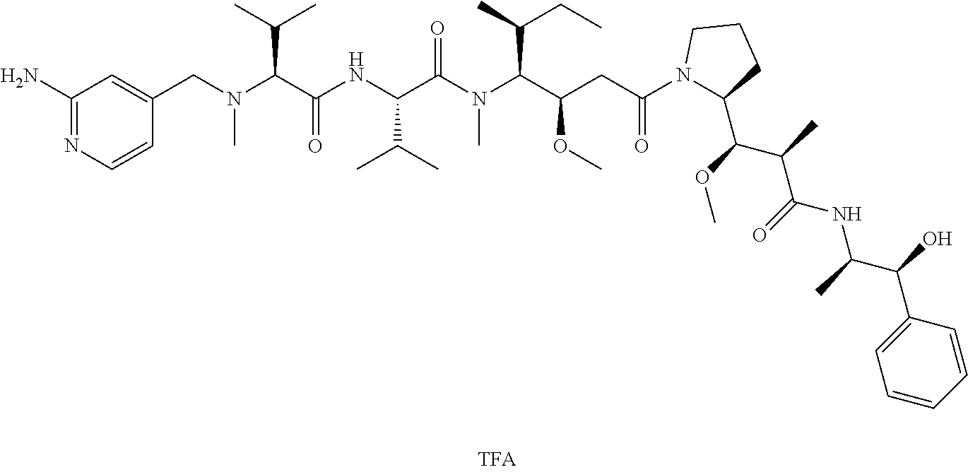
C1(N)=NC=CC(CN(C(C(=O)NC(C(C)C)C(N(C)C(C(OC)CC(=O)N2C(C(C(C(NC(C(C3=CC=CC=C3)O)C)=O)C)OC)CCC2)C(C)CC)=O)C(C)C)C)=C1
